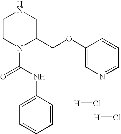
C1CN(C(=O)NC2=CC=CC=C2)C(COC2=CN=CC=C2)CN1.[H]Cl.[H]Cl
